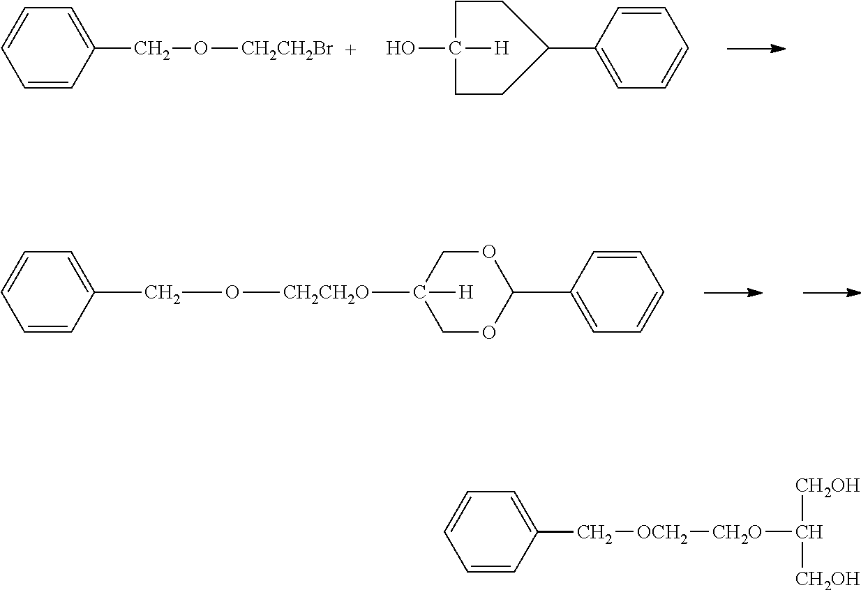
C1=CC(C[OCH2][CH2O]C([CH2OH])[CH2OH])=CC=C1.C1=CC(CO[CH2CH2Br])=CC=C1.OC1([H])CCC(C2=CC=CC=C2)CC1.[CH2CH2O](C1([H])COC(C2=CC=CC=C2)OC1)OCC1=CC=CC=C1
